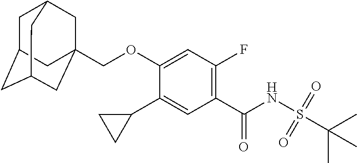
C1(C2CC2)=CC(C(NS(C(C)(C)C)(=O)=O)=O)=C(F)C=C1OCC12CC3CC(CC(C1)C3)C2
